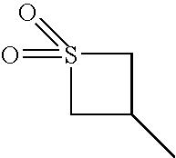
C1S(=O)(=O)CC1C
